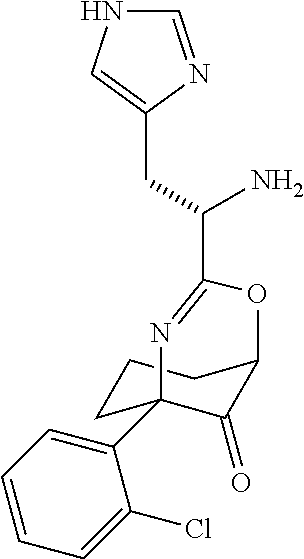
C1(C23CCCC(C2=O)OC(C(N)CC2=CNC=N2)=N3)=CC=CC=C1Cl
